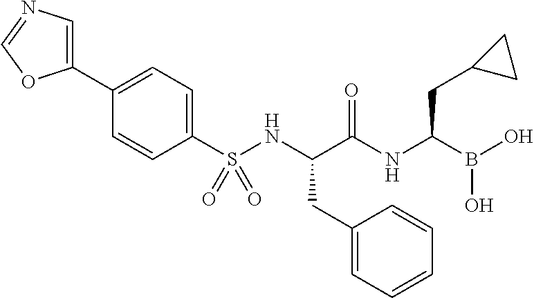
C1(C2=CC=C(S(NC(C(NC(B(O)O)CC3CC3)=O)CC3=CC=CC=C3)(=O)=O)C=C2)=CN=CO1
